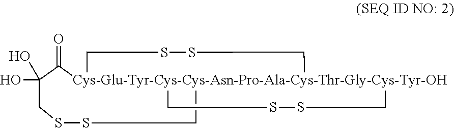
[Cys-Glu-Tyr-Cys-Cys-Asn-Pro-Ala-Cys-Thr-Gly-Cys-Tyr-OH]123(CSSC1)(CSSCC(O)(O)C2=O)CSSC3
